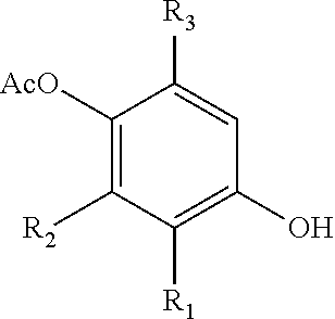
C1([AcO])=C([R2])C([R1])=C(O)C=C1[R3]
